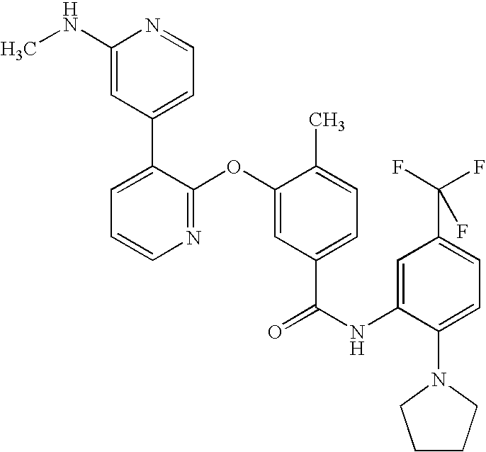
N1=C(OC2=CC(C(NC3=CC(C(F)(F)F)=CC=C3N3CCCC3)=O)=CC=C2C)C(C2=CC=NC(NC)=C2)=CC=C1
